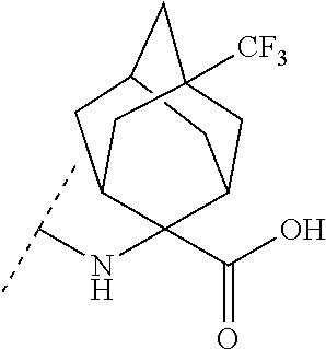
C12CC3CC([CF3])(C1)CC(C3(NC(C)C)C(=O)O)C2
